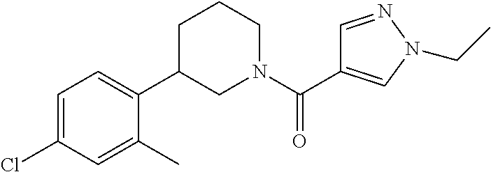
C1=C(Cl)C=C(C)C(C2CN(C(=O)C3=CN(CC)N=C3)CCC2)=C1
